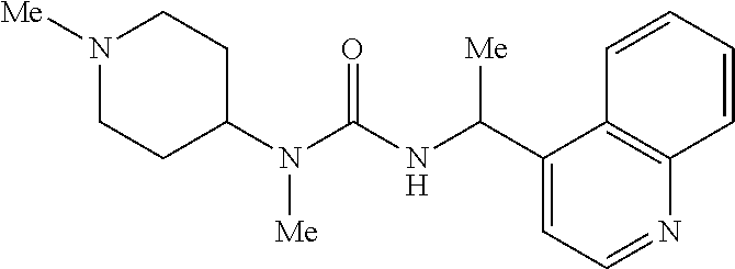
N1([Me])CCC(N(C(NC(C2=CC=NC3=C2C=CC=C3)[Me])=O)[Me])CC1
